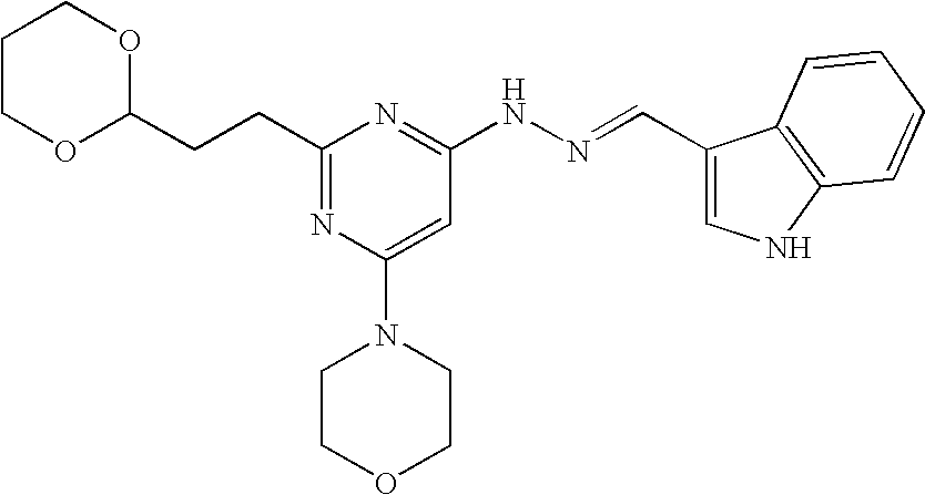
C1(CCC2=NC(N3CCOCC3)=CC(NN=CC3=CNC4=C3C=CC=C4)=N2)OCCCO1
